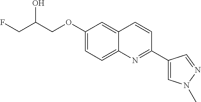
C1(OCC(CF)O)=CC=C2C(=C1)C=CC(C1=CN(C)N=C1)=N2
